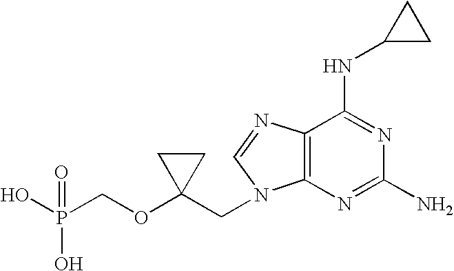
OP(COC1(CN2C3=C(N=C2)C(NC2CC2)=NC(N)=N3)CC1)(O)=O
